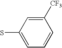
C1([CF3])=CC(S)=CC=C1
